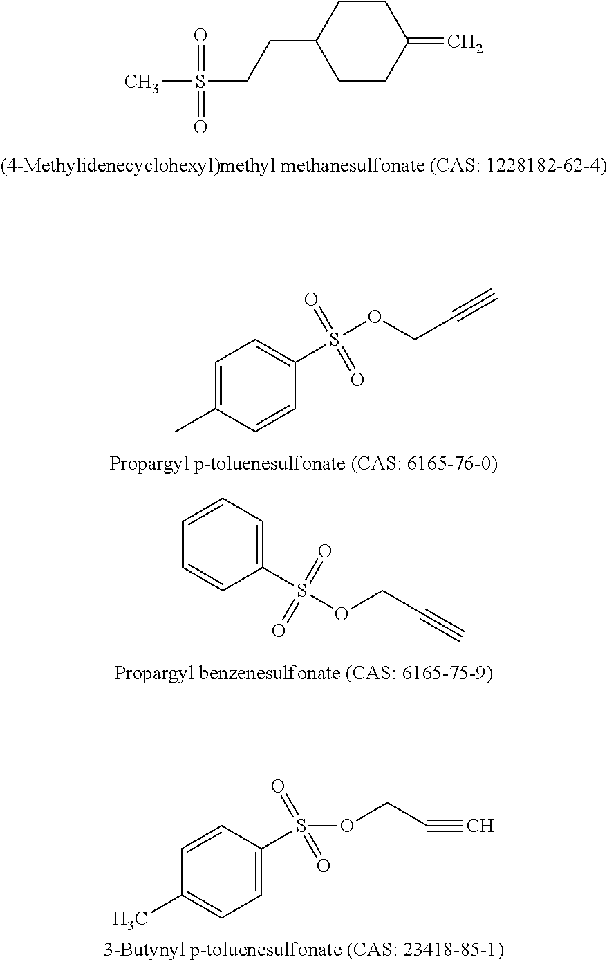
C1CC(=C)CCC1CCS(C)(=O)=O.C1=C(C)C=CC(S(OCC#C)(=O)=O)=C1.C1=CC(S(OCC#C)(=O)=O)=CC=C1.C1=CC(S(OCC#C)(=O)=O)=CC=C1C
